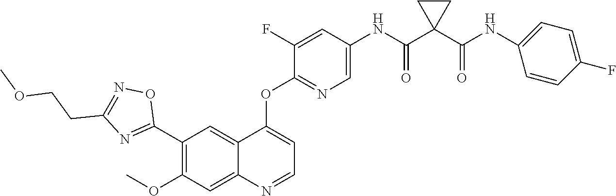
C1(OC)=C(C2=NC(CCOC)=NO2)C=C2C(=C1)N=CC=C2OC1=NC=C(NC(C2(C(NC3=CC=C(F)C=C3)=O)CC2)=O)C=C1F
